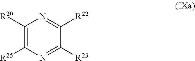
C1([R20])=C([R25])N=C([R23])C([R22])=N1
